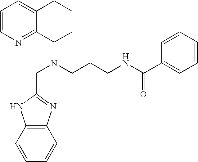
C1=CN=C2C(=C1)CCCC2N(CCCNC(C1=CC=CC=C1)=O)CC1=NC2=C(N1)C=CC=C2
